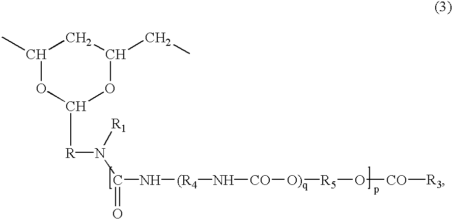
CC1CC(CC)OC([R]N([R1])C(N[(R4]N[CO][O)q][R5]O[CO][R3])=O)O1
